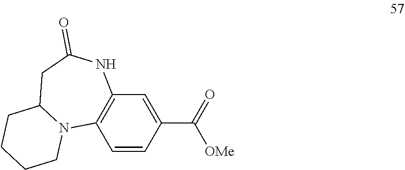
C1=CC(C(=O)[OMe])=CC2=C1N1C(CC(=O)N2)CCCC1
